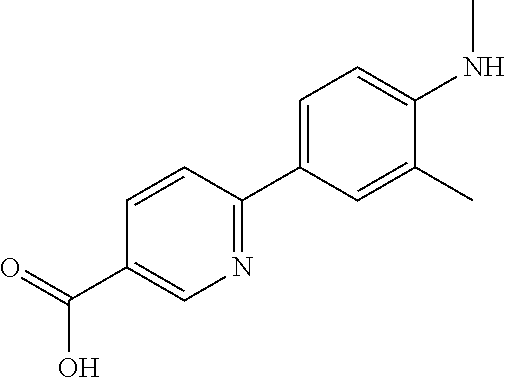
C(C1=CN=C(C2=CC=C(NC)C(C)=C2)C=C1)(O)=O
